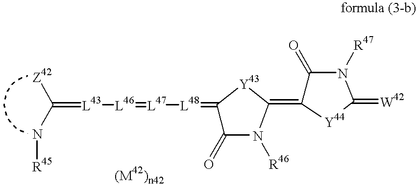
C(=[L43][L46]=[L47][L48]=C1C(=O)N([R46])C(=C2C(=O)N([R47])C(=[W42])[Y44]2)[Y43]1)(N[R45])[Z42]
